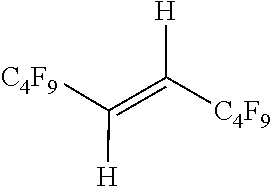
[C4F9]C(=C([H])[C4F9])[H]
